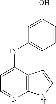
C12=C(C(NC3=CC=CC(O)=C3)=CC=N1)C=CN2
